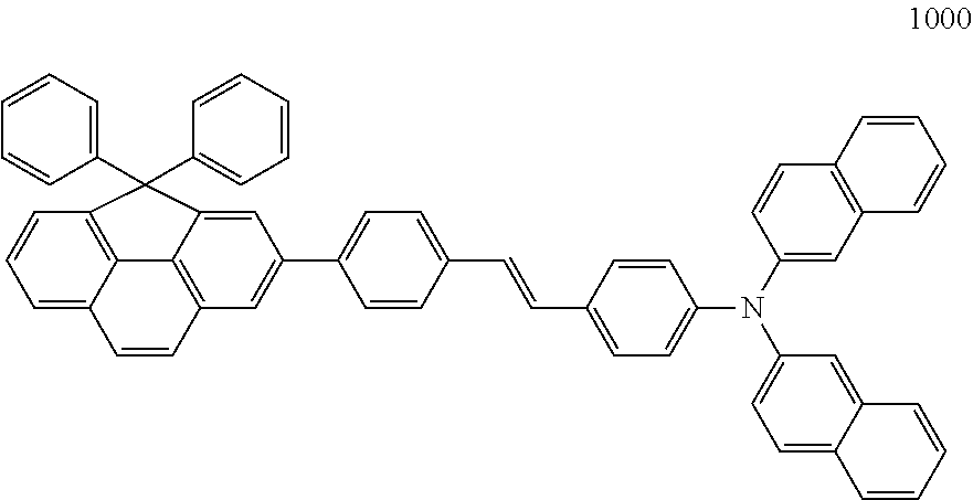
C1(C2=CC=C(C=CC3=CC=C(N(C4=CC5=C(C=C4)C=CC=C5)C4=CC=C5C(=C4)C=CC=C5)C=C3)C=C2)=CC2=C3C(=C1)C(C1=CC=CC=C1)(C1=CC=CC=C1)C1=C3C(=CC=C1)C=C2
